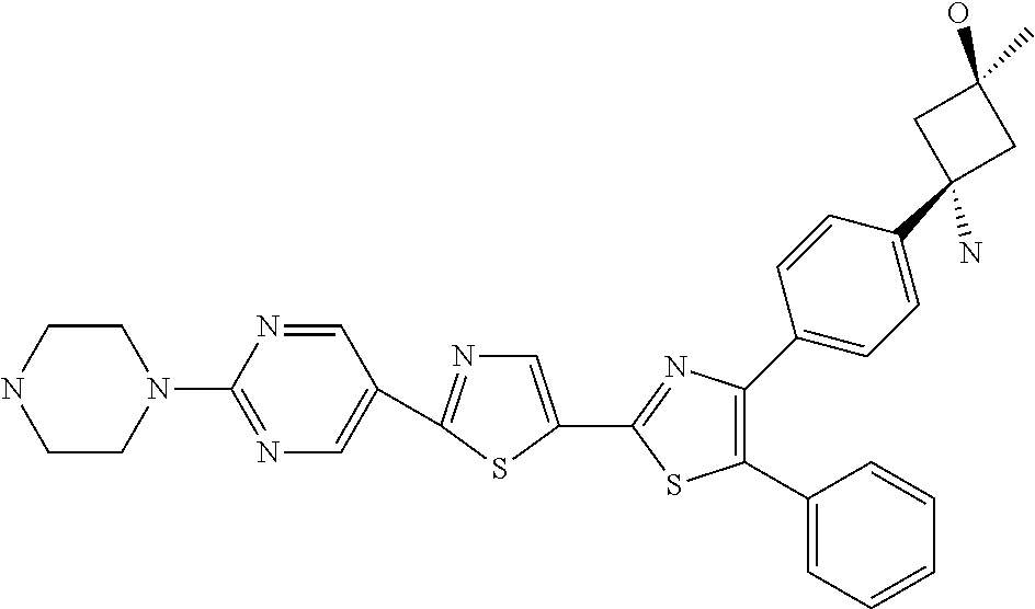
C1(C2=CN=C(C3=CN=C(N4CCNCC4)N=C3)S2)=NC(C2=CC=C(C3(N)CC(O)(C)C3)C=C2)=C(C2=CC=CC=C2)S1
